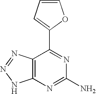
C1=CC=C(C2=NC(N)=NC3=C2N=NN3)O1
